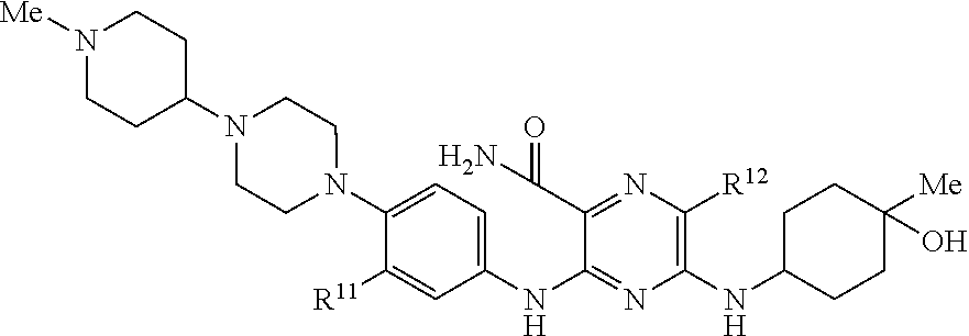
C1(N2CCN(C3CCN([Me])CC3)CC2)=CC=C(NC2=NC(NC3CCC(O)([Me])CC3)=C([R12])N=C2C(N)=O)C=C1[R11]
